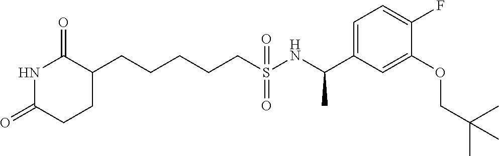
N1C(=O)CCC(CCCCCS(NC(C2=CC=C(F)C(OCC(C)(C)C)=C2)C)(=O)=O)C1=O
